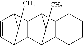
C1=CC2C(C)C1C1C3C4C(C(C21)C3C)CCCC4
